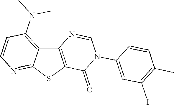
C12=C(SC3=NC=CC(N(C)C)=C13)C(=O)N(C1=CC(I)=C(C)C=C1)C=N2
